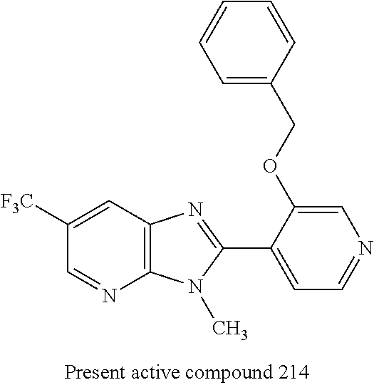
C12=C(C=C([F3C])C=N1)N=C(C1=CC=NC=C1OCC1=CC=CC=C1)N2C
